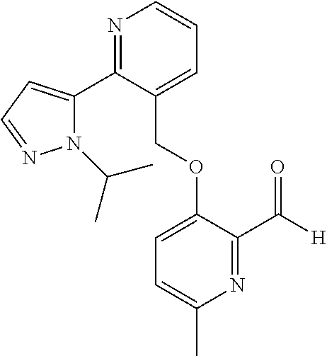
C(OC1=CC=C(C)N=C1C([H])=O)C1=CC=CN=C1C1=CC=NN1C(C)C
